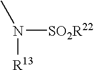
N([SO2R22])([R13])C
